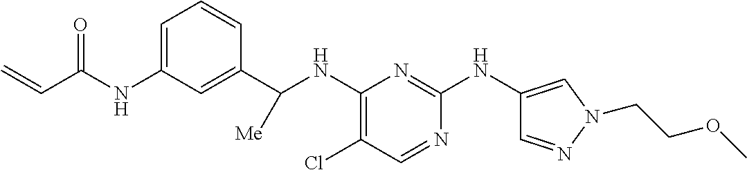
C1(NC(C=C)=O)=CC=CC(C(NC2=C(Cl)C=NC(NC3=CN(CCOC)N=C3)=N2)[Me])=C1
